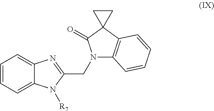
C1=CC=C2C(=C1)N=C(CN1C3=C(C4(C1=O)CC4)C=CC=C3)N2[R7]
